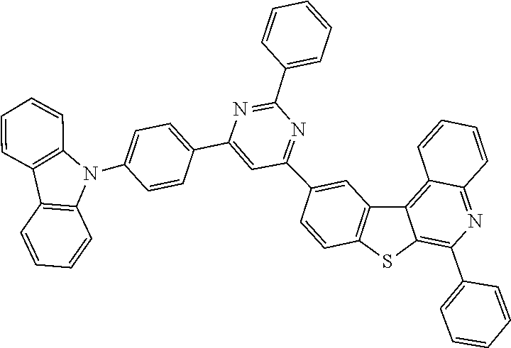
C1=CC2=C(C=C1)C1=C(N2C2=CC=C(C3=CC(C4=CC5=C(C=C4)SC4=C(C6=CC=CC=C6)N=C6C=CC=CC6=C54)=NC(C4=CC=CC=C4)=N3)C=C2)C=CC=C1
